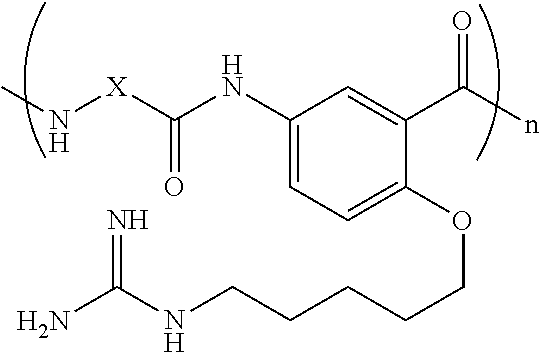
C1(NC([X]NC)=O)=CC=C(OCCCCCNC(N)=N)C(C(n)=O)=C1
